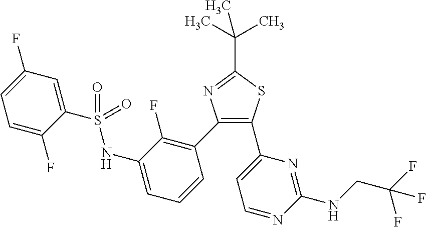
C1=C(F)C(S(=O)(NC2=CC=CC(C3=C(C4=CC=NC(NCC(F)(F)F)=N4)SC(C(C)(C)C)=N3)=C2F)=O)=CC(F)=C1
